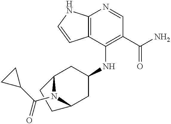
C12=C(C(NC3CC4N(C(C5CC5)=O)C(C3)CC4)=C(C(N)=O)C=N1)C=CN2
